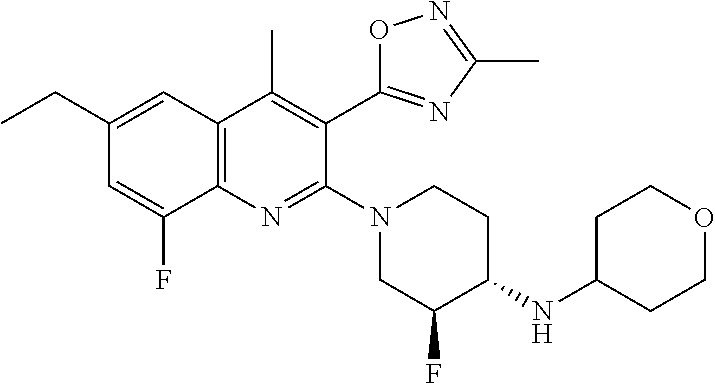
C1(CC)=CC2=C(N=C(N3CCC(NC4CCOCC4)C(F)C3)C(C3=NC(C)=NO3)=C2C)C(F)=C1
